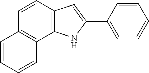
C12=C(C=CC3=C1C=CC=C3)C=C(C1=CC=CC=C1)N2
